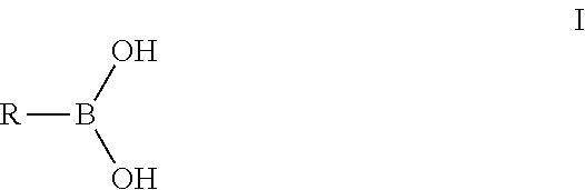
[R]B(O)O
